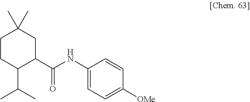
C1CC(C(C)C)C(C(NC2=CC=C([OMe])C=C2)=O)CC1(C)C
